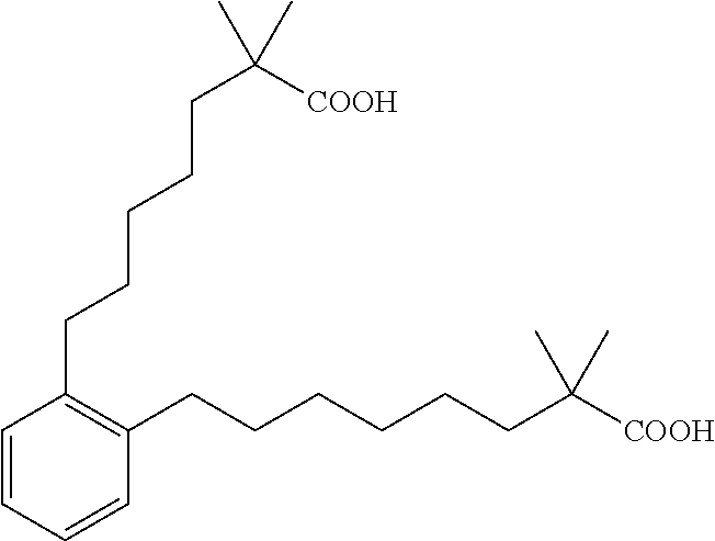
C1=CC=CC(CCCCCCC([COOH])(C)C)=C1CCCCCC([COOH])(C)C
